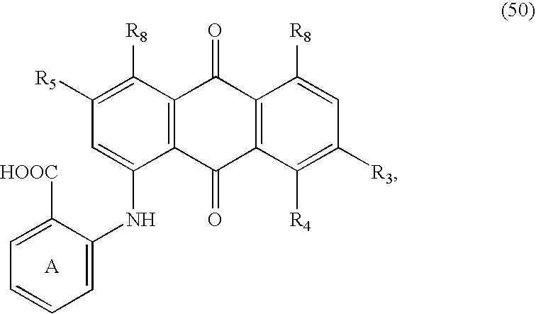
C1([R5])=C([R8])C2=C(C(NC3=CC=CC=C3[HOOC])=C1)C(=O)C1=C(C2=O)C([R8])=CC([R3])=C1[R4]
